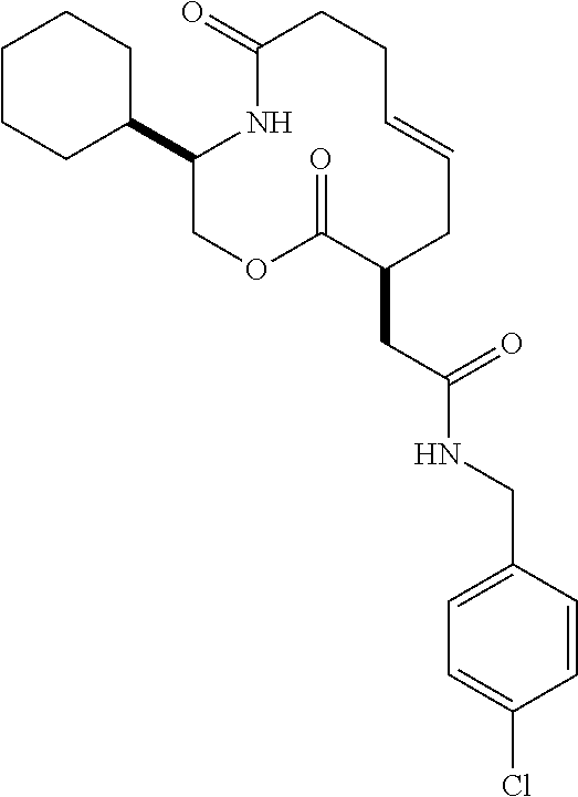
C1(C2CCCCC2)COC(=O)C(CC(NCC2=CC=C(Cl)C=C2)=O)CC=CCCC(=O)N1
